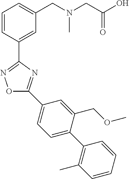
C1=CC(C2=NOC(C3=CC=C(C4=C(C)C=CC=C4)C(COC)=C3)=N2)=CC(CN(CC(O)=O)C)=C1
